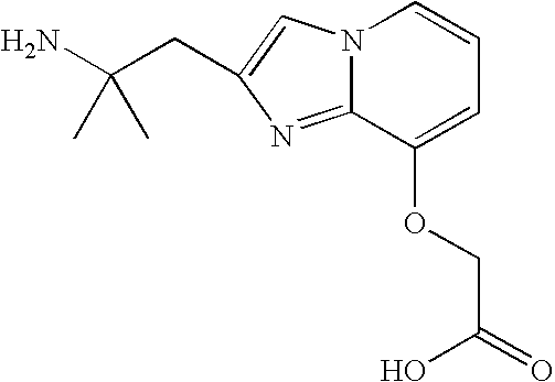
C12=NC(CC(N)(C)C)=CN1C=CC=C2OCC(=O)O
